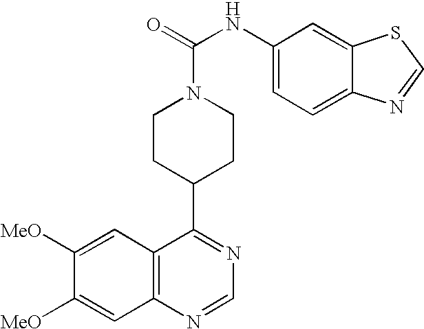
C12=C(N=CN=C1C1CCN(C(=O)NC3=CC=C4C(=C3)SC=N4)CC1)C=C([MeO])C([MeO])=C2
